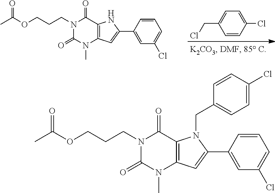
N1(CCCOC(C)=O)C(=O)N(C)C2=C(C1=O)NC(C1=CC(Cl)=CC=C1)=C2.C1=CC(Cl)=CC=C1CCl.N1(CCCOC(C)=O)C(=O)N(C)C2=C(C1=O)N(CC1=CC=C(Cl)C=C1)C(C1=CC(Cl)=CC=C1)=C2
